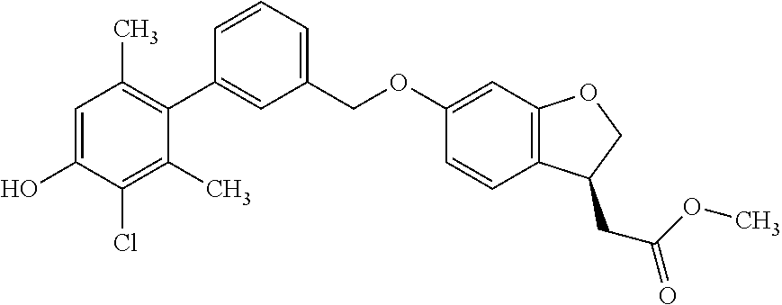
C1=C(O)C(Cl)=C(C)C(C2=CC(COC3=CC4=C(C=C3)C(CC(OC)=O)CO4)=CC=C2)=C1C
